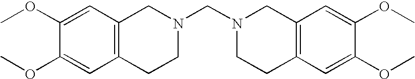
COC1=CC2=C(C=C1OC)CCN(CN1CCC3=C(C1)C=C(OC)C(OC)=C3)C2
